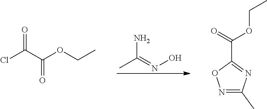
NC(=NO)C.O=C(C(OCC)=O)Cl.N1=C(C)N=C(C(=O)OCC)O1
